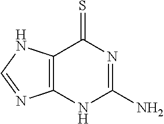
C12=C(NC(N)=NC1=S)N=CN2
